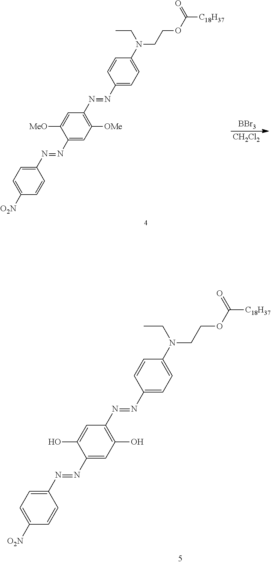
N(CCOC([C18H37])=O)(C1=CC=C(N=NC2=C(O)C=C(N=NC3=CC=C([O2N])C=C3)C(O)=C2)C=C1)CC.N(CCOC([C18H37])=O)(C1=CC=C(N=NC2=C([OMe])C=C(N=NC3=CC=C([O2N])C=C3)C([MeO])=C2)C=C1)CC.[BBr3].[CH2Cl2]
